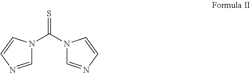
S=C(N1C=NC=C1)N1C=NC=C1
